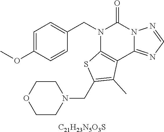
C1=C(OC)C=CC(CN2C3=C(C4=NC=NN4C2=O)C(C)=C(CN2CCOCC2)S3)=C1.[C21H23N5O3S]
